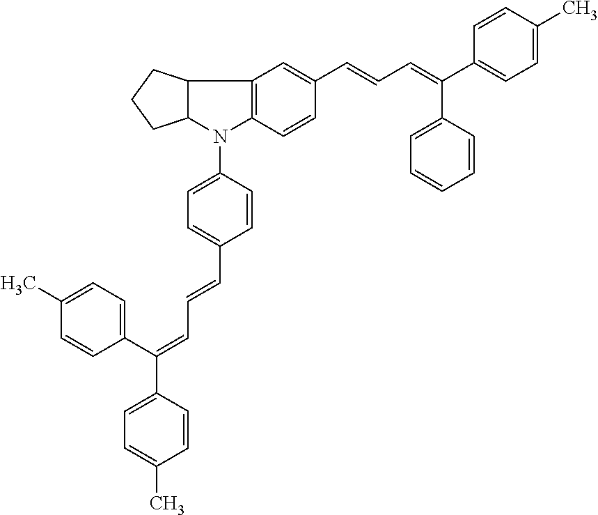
C12C(N(C3=CC=C(C=CC=C(C4=CC=C(C)C=C4)C4=CC=C(C)C=C4)C=C3)C3=C1C=C(C=CC=C(C1=CC=C(C)C=C1)C1=CC=CC=C1)C=C3)CCC2
